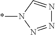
N1(*)N=NN=C1
